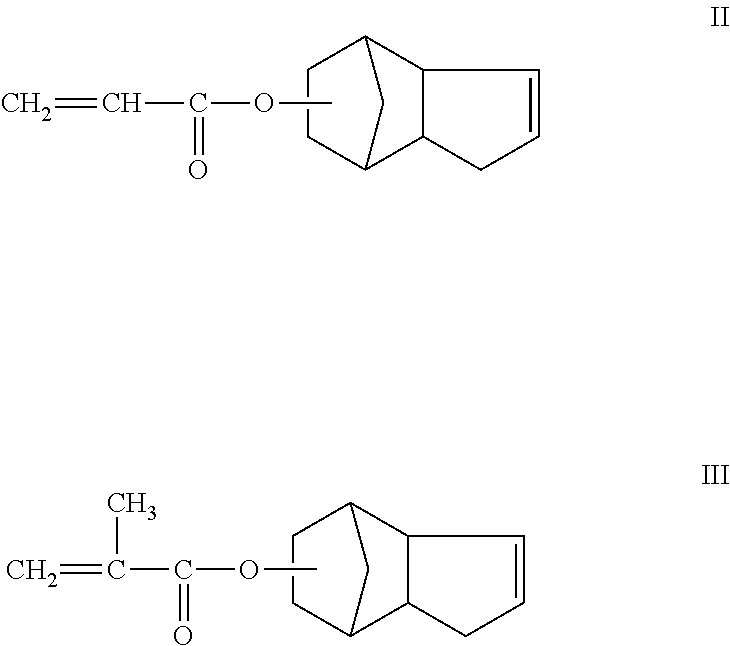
C12CC(C3C1CC=C3)CC2.COC(C=C)=O.C12CC(C3C1CC=C3)CC2.COC(C(=C)C)=O
